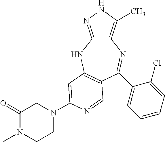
C12=C(C)NN=C1NC1=C(C=NC(N3CC(=O)N(C)CC3)=C1)C(C1=CC=CC=C1Cl)=N2
